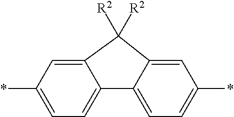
C12=CC(*)=CC=C1C1=CC=C(*)C=C1C2([R2])[R2]
